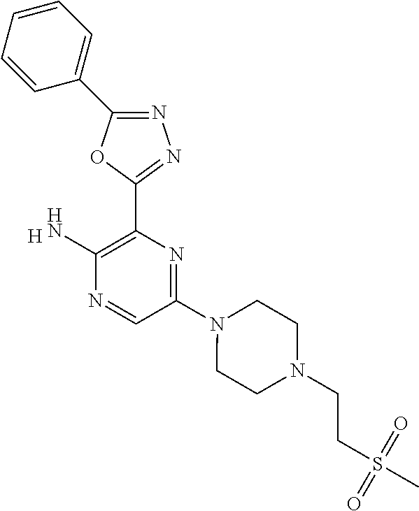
N1=C(C2=CC=CC=C2)OC(C2=C(N)N=CC(N3CCN(CCS(C)(=O)=O)CC3)=N2)=N1.[H]
